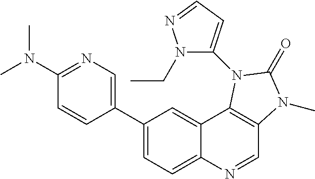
C1(C2=CN=C(N(C)C)C=C2)=CC=C2C(=C1)C1=C(C=N2)N(C)C(=O)N1C1=CC=NN1CC
